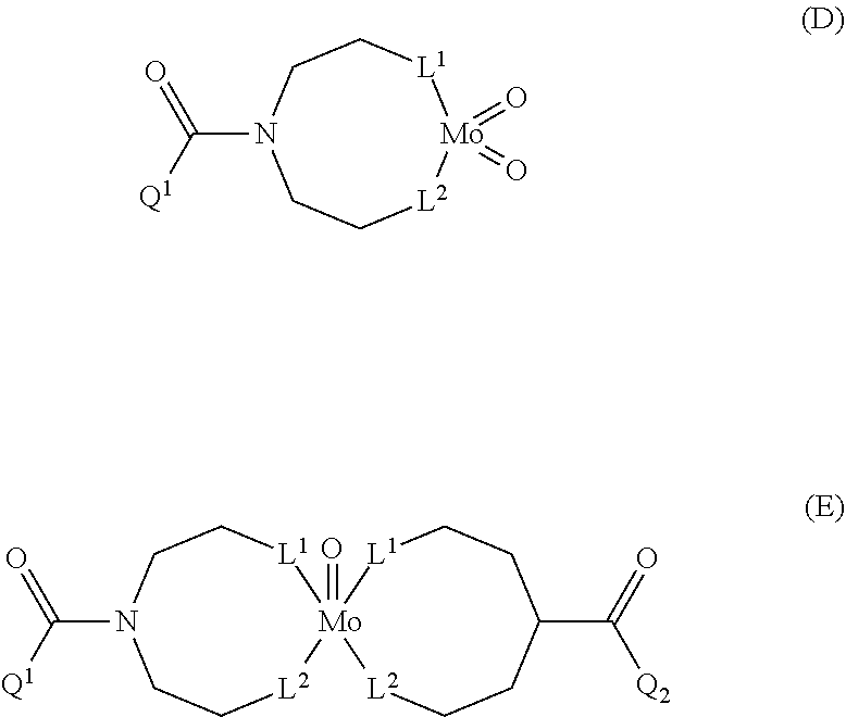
C(N1CC[L2][Mo](=O)(=O)[L1]CC1)([Q1])=O.C(N1CC[L2][Mo]2(=O)([L1]CC1)[L2]CCC(C(=O)[Q2])CC[L1]2)([Q1])=O
